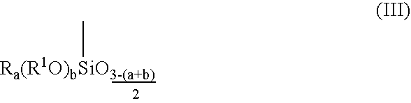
[Ra(R1O)bSiO3-(a+b)]C
